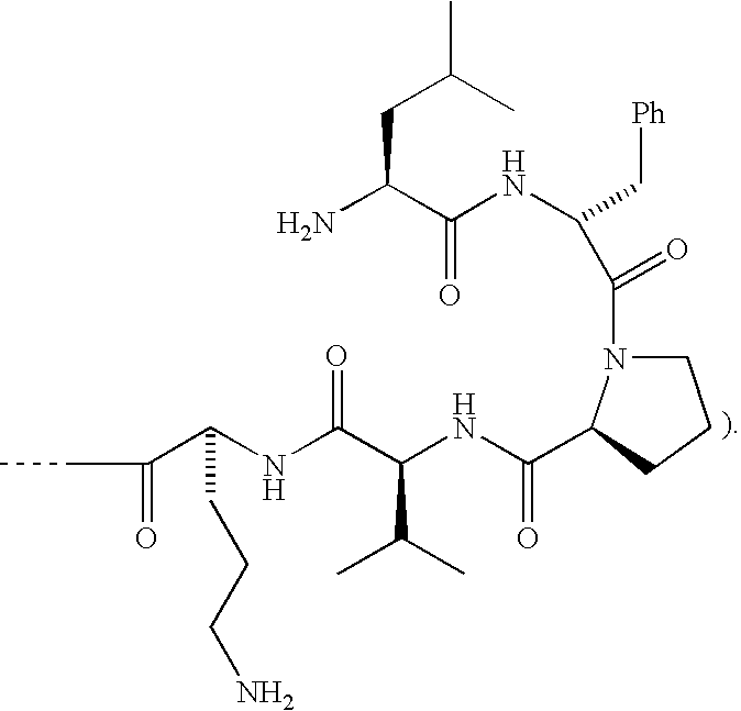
C1N(C(C(NC(C(N)CC(C)C)=O)C[Ph])=O)C(C(NC(C(NC(C(=O)CC)CCCN)=O)C(C)C)=O)CC1
